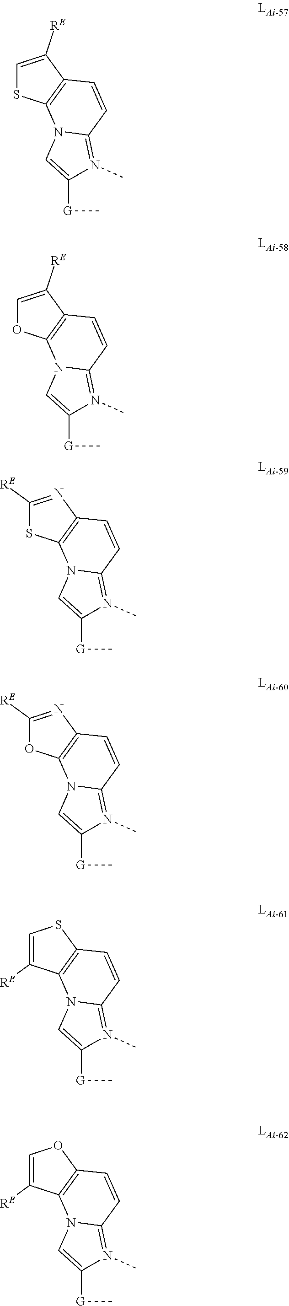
C1=C([RE])C2=C(S1)N1C(=N(C)C([G]C)=C1)C=C2.C1=C([RE])C2=C(O1)N1C(=N(C)C([G]C)=C1)C=C2.C1([RE])=NC2=C(S1)N1C(=N(C)C([G]C)=C1)C=C2.C1([RE])=NC2=C(O1)N1C(=N(C)C([G]C)=C1)C=C2.C1=C([RE])C2=C(S1)C=CC1=N(C)C([G]C)=CN21.C1=C([RE])C2=C(O1)C=CC1=N(C)C([G]C)=CN21
